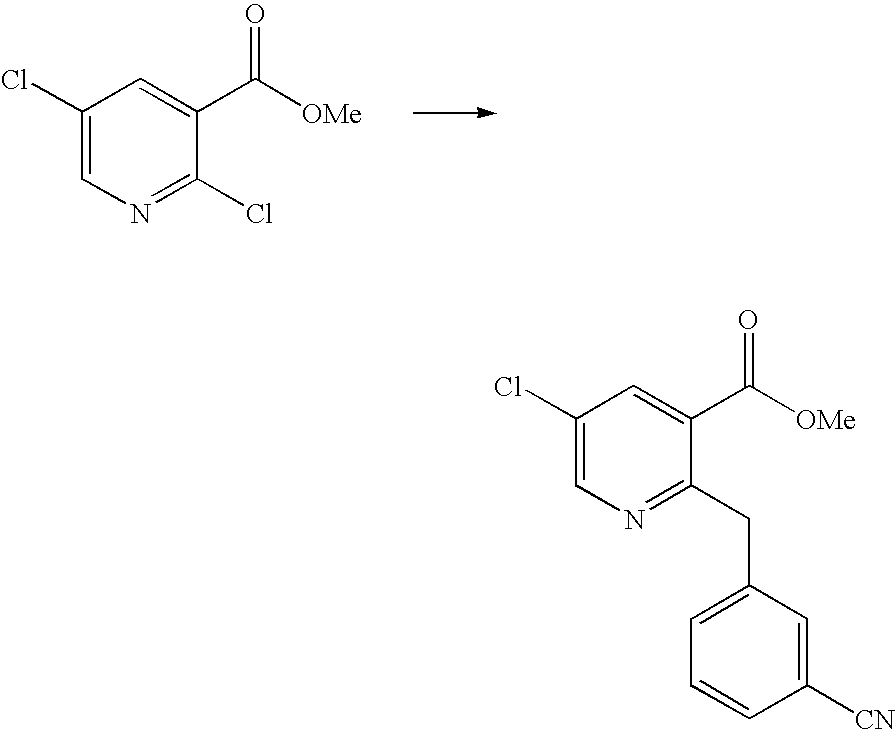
C1(Cl)=CN=C(Cl)C(C([OMe])=O)=C1.C1(Cl)=CN=C(CC2=CC=CC([CN])=C2)C(C([OMe])=O)=C1
